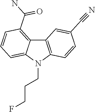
C12=C(N(CCCF)C3=CC=CC(C(N)=O)=C13)C=CC(C#N)=C2
